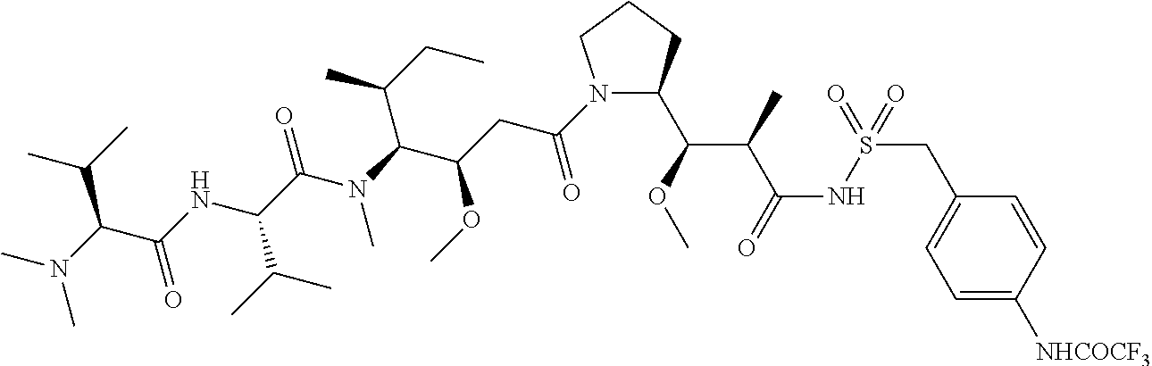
N1(C(=O)CC(OC)C(C(C)CC)N(C)C(=O)C(C(C)C)NC(=O)C(C(C)C)N(C)C)C(C(C(C(NS(=O)(CC2=CC=C([NHCOCF3])C=C2)=O)=O)C)OC)CCC1
